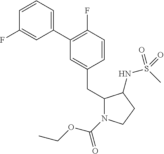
C1(C2=CC=CC(F)=C2)=C(F)C=CC(CC2N(C(OCC)=O)CCC2NS(C)(=O)=O)=C1
